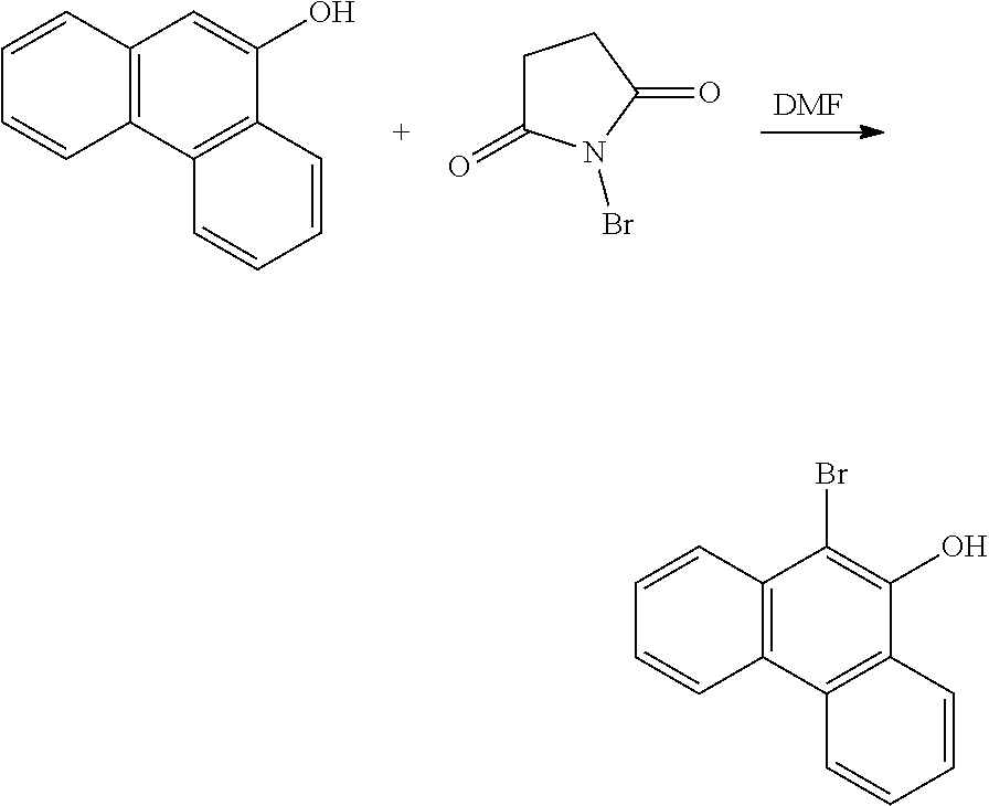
[DMF].C12=C(C3=C(C(O)=C1)C=CC=C3)C=CC=C2.C1C(=O)N(Br)C(=O)C1.C12=C(C3=C(C(O)=C1Br)C=CC=C3)C=CC=C2
